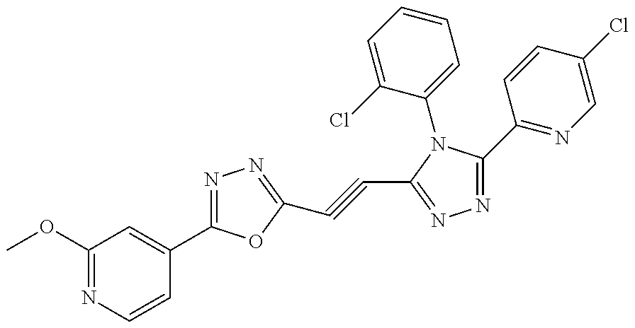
C1(OC)=NC=CC(C2=NN=C(C#CC3=NN=C(C4=NC=C(Cl)C=C4)N3C3=CC=CC=C3Cl)O2)=C1
